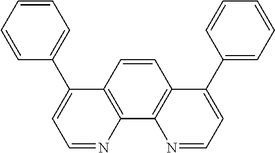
C12=C(C=CC3=C1N=CC=C3C1=CC=CC=C1)C(C1=CC=CC=C1)=CC=N2
